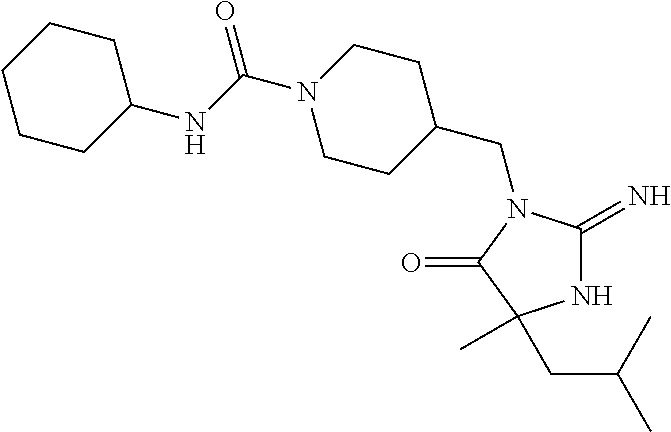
C1C(CN2C(=N)NC(C)(CC(C)C)C2=O)CCN(C(NC2CCCCC2)=O)C1
